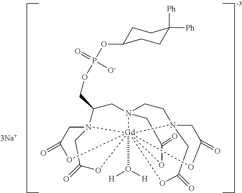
C1C(OP(OCC2N34CC(=O)O[Gd]35678(O([H])[H])(OC(=O)C4)N(C2)(CCN5(CC(=O)O6)CC(=O)O7)CC(=O)O8)(=O)[O-])CCC([Ph])([Ph])C1
